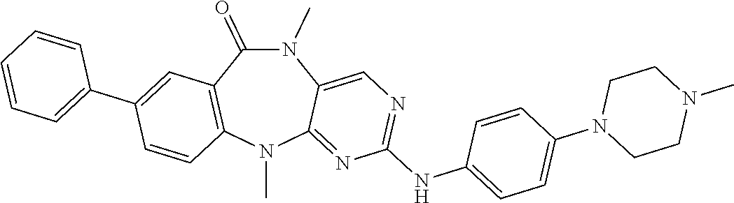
N1(C)C(=O)C2=C(N(C)C3=NC(NC4=CC=C(N5CCN(C)CC5)C=C4)=NC=C13)C=CC(C1=CC=CC=C1)=C2
